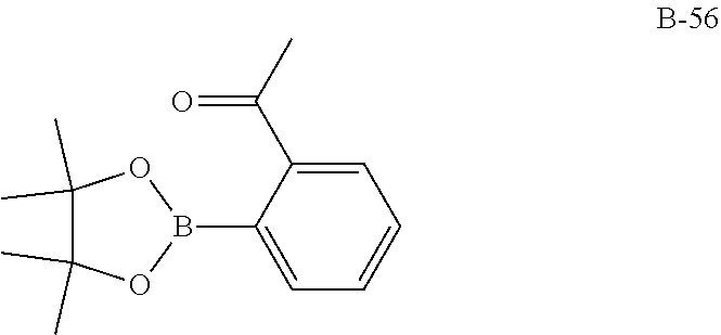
C1(C)(C)OB(C2=CC=CC=C2C(C)=O)OC1(C)C
